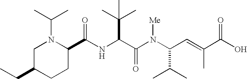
N(C(C(N(C(C(C)C)C=C(C)C(O)=O)[Me])=O)C(C)(C)C)C(C1N(C(C)C)CC(CC)CC1)=O
